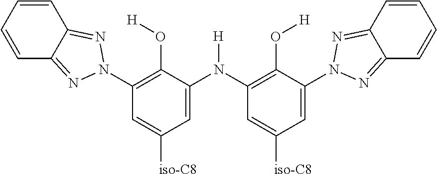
C1=CC=CC2=NN(C3=C(O[H])C(N(C4=C(O[H])C(N5N=C6C(=N5)C=CC=C6)=CC([iso-C8])=C4)[H])=CC([iso-C8])=C3)N=C12
